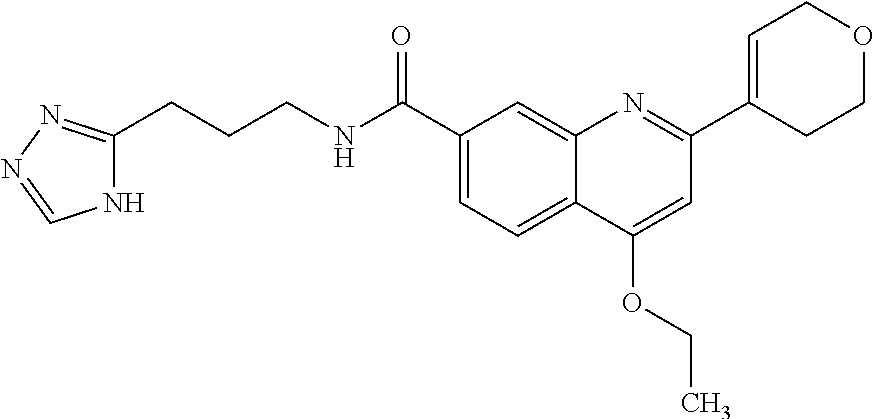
C1(C(NCCCC2=NN=CN2)=O)=CC=C2C(=C1)N=C(C1=CCOCC1)C=C2OCC
